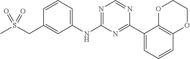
C1(NC2=NC=NC(C3=CC=CC4=C3OCCO4)=N2)=CC=CC(CS(C)(=O)=O)=C1
